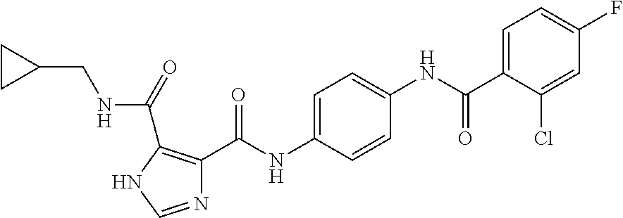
N1=CNC(C(=O)NCC2CC2)=C1C(NC1=CC=C(NC(C2=CC=C(F)C=C2Cl)=O)C=C1)=O
